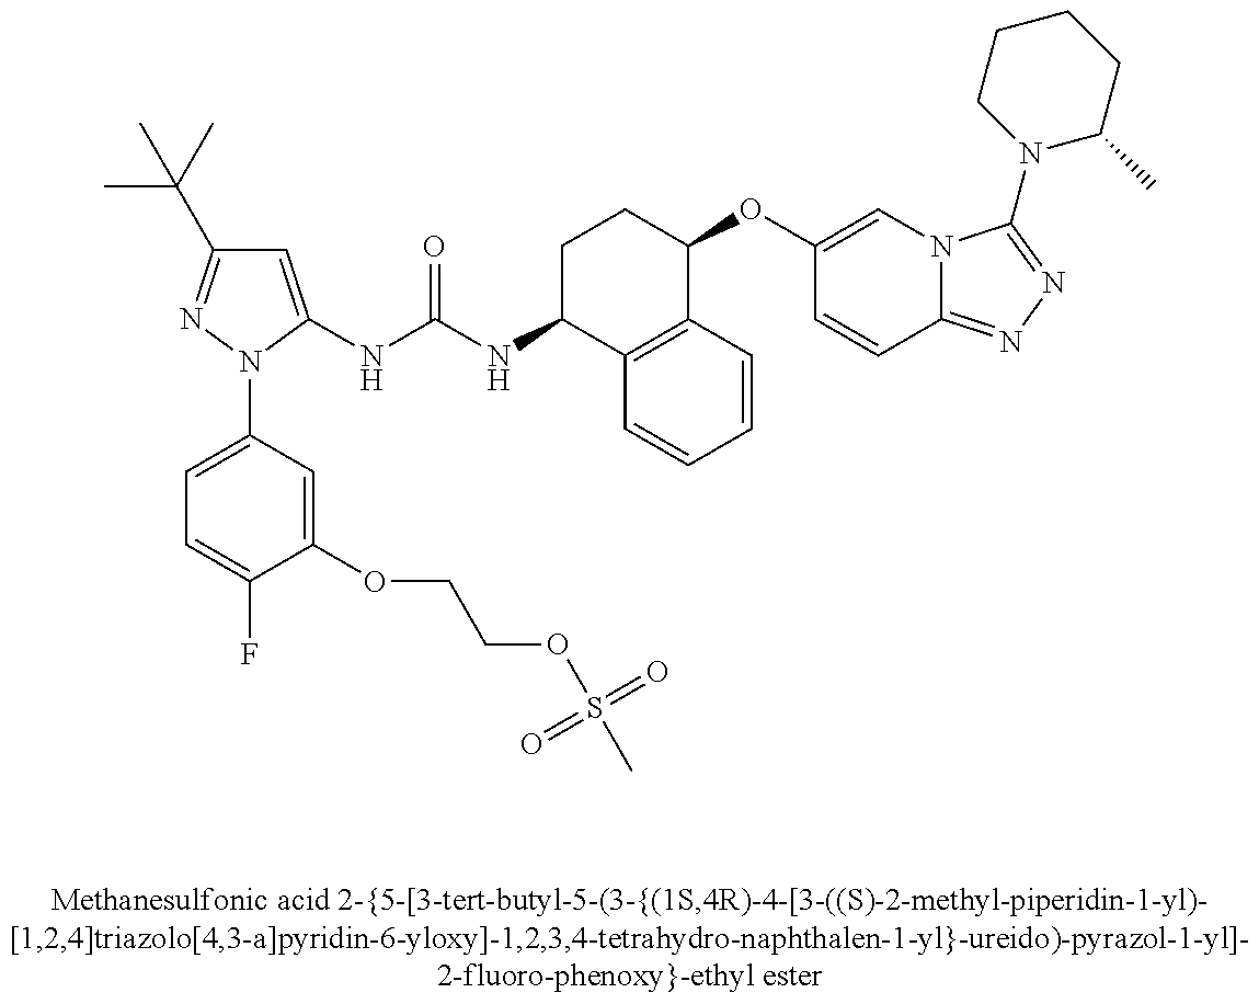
C1=C(NC(NC2C3=C(C(OC4=CN5C(=NN=C5N5C(C)CCCC5)C=C4)CC2)C=CC=C3)=O)N(C2=CC=C(F)C(OCCOS(C)(=O)=O)=C2)N=C1C(C)(C)C
